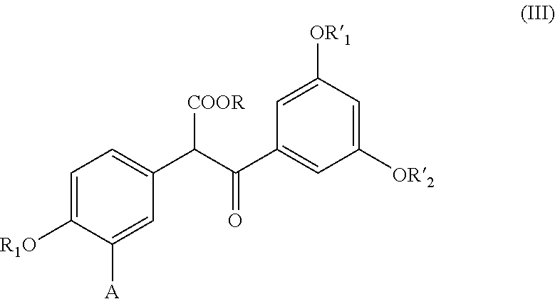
C1=C([R1O])C([A])=CC(C(C(C2=CC([OR2])=CC([OR1])=C2)=O)[COOR])=C1
